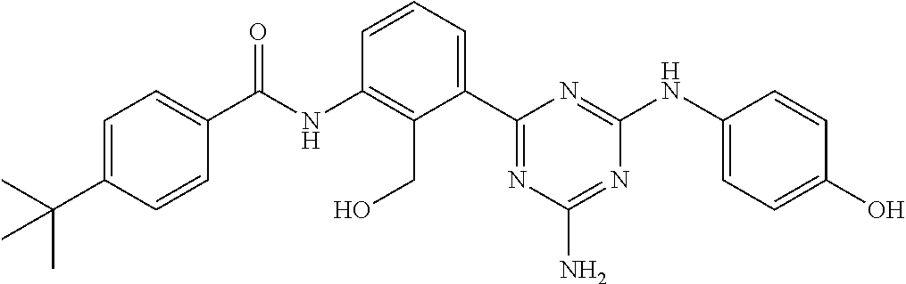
C(C1=CC=C(C(NC2=C(CO)C(C3=NC(N)=NC(NC4=CC=C(O)C=C4)=N3)=CC=C2)=O)C=C1)(C)(C)C
